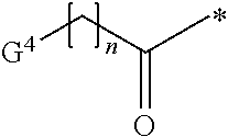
[G4]CC(C)=O
